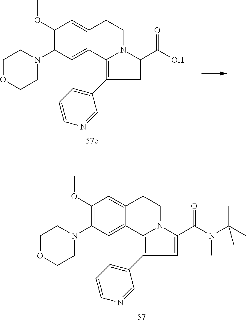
C1(OC)=C(N2CCOCC2)C=C2C(=C1)CCN1C(C(O)=O)=CC(C3=CC=CN=C3)=C21.C1(OC)=C(N2CCOCC2)C=C2C(=C1)CCN1C(C(N(C(C)(C)C)C)=O)=CC(C3=CC=CN=C3)=C21
